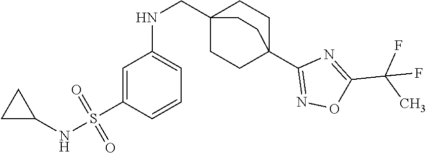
N(CC12CCC(C3=NOC(C(C)(F)F)=N3)(CC1)CC2)C1=CC=CC(S(NC2CC2)(=O)=O)=C1
